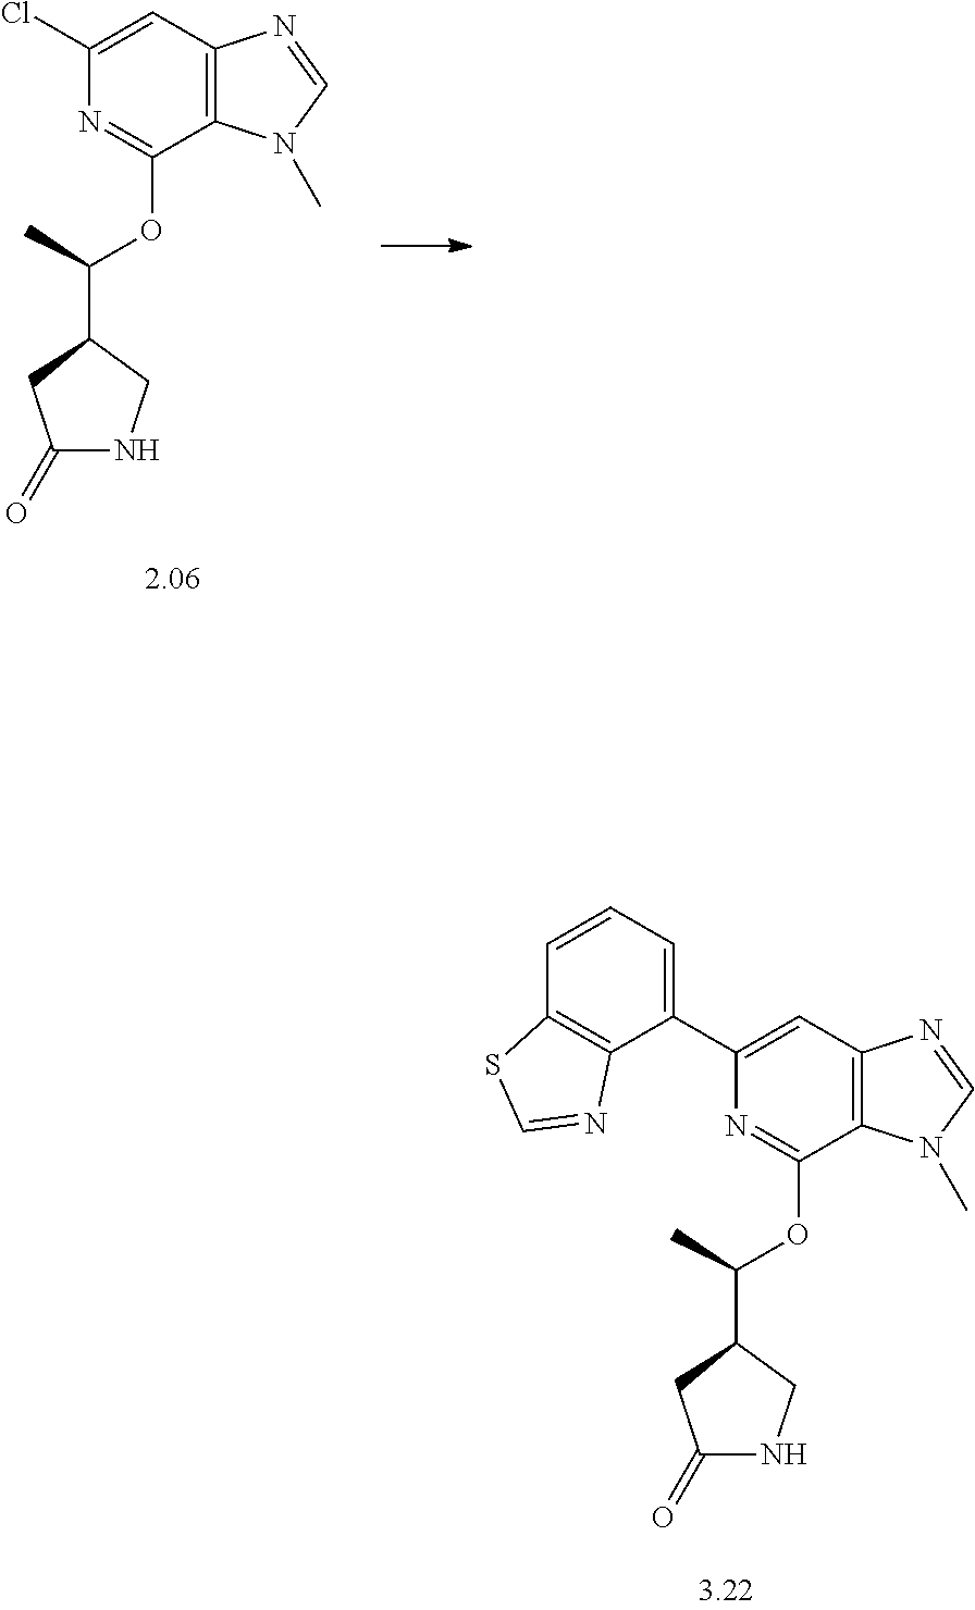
C1(C2=CC3=C(C(OC(C4CC(=O)NC4)C)=N2)N(C)C=N3)=CC=CC2=C1N=CS2.ClC1=CC2=C(C(OC(C3CC(=O)NC3)C)=N1)N(C)C=N2
